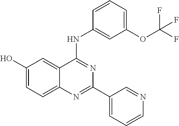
C1(O)=CC=C2C(=C1)C(NC1=CC(OC(F)(F)F)=CC=C1)=NC(C1=CC=CN=C1)=N2
